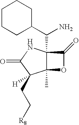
C12(C)C(C(C3CCCCC3)N)(NC(=O)C1(CC[R8])[H])C(=O)O2
